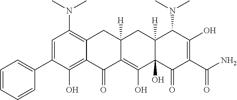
C1=C(C2=CC=CC=C2)C(O)=C2C(=C1N(C)C)CC1([H])C(=C(O)C3(O)C([H])(C1)C(N(C)C)C(O)=C(C(N)=O)C3=O)C2=O
